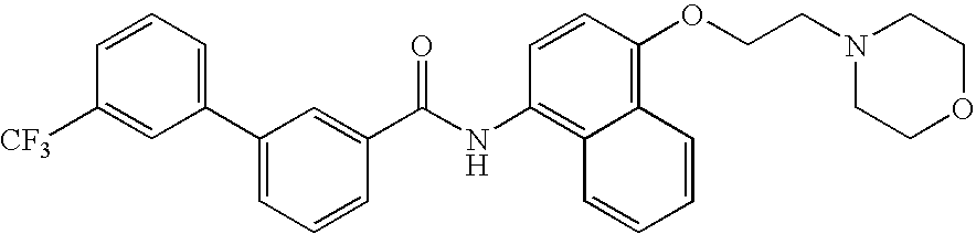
C1=CC=C(C2=CC=CC(C(NC3=C4C=CC=CC4=C(OCCN4CCOCC4)C=C3)=O)=C2)C=C1[CF3]
